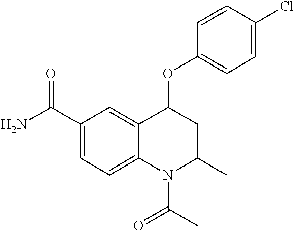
C1=C2C(=CC=C1C(N)=O)N(C(C)=O)C(C)CC2OC1=CC=C(Cl)C=C1
